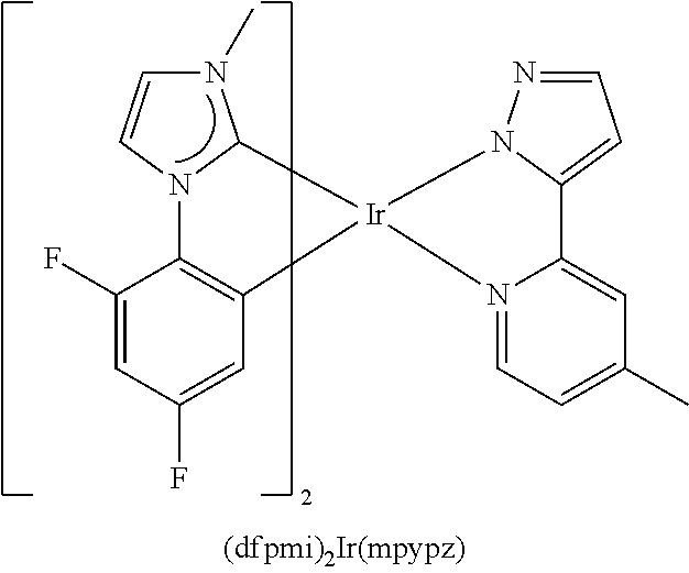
C1(F)=CC(F)=CC2=C1N1C(N(C)C=C1)[Ir]21N2=CC=C(C)C=C2C2=CC=NN21
